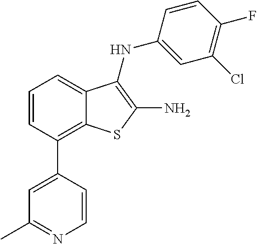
C1=CC=C2C(=C1C1=CC(C)=NC=C1)SC(N)=C2NC1=CC(Cl)=C(F)C=C1
